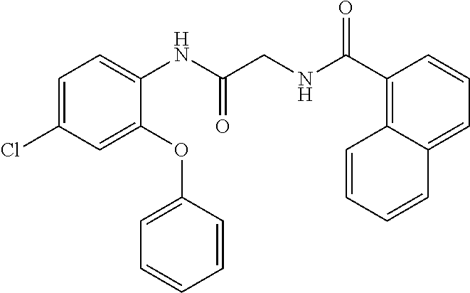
C1=C(Cl)C=C(OC2=CC=CC=C2)C(NC(CNC(C2=C3C(=CC=C2)C=CC=C3)=O)=O)=C1
